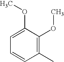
C1=C(OC)C(OC)=C(C)C=C1
